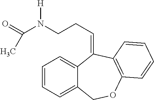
C(CCN(C(=O)C)[H])=C1C2=CC=CC=C2COC2=C1C=CC=C2
